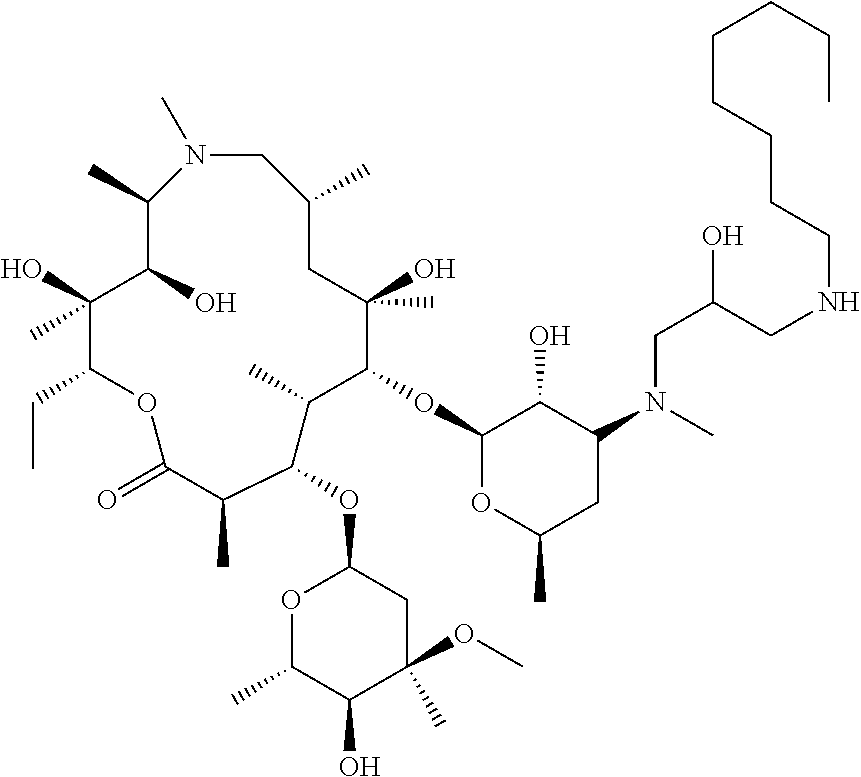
N1(C)CC(C)CC(O)(C)C(OC2OC(C)CC(N(CC(CNCCCCCCCC)O)C)C2O)C(C)C(OC2OC(C)C(O)C(C)(OC)C2)C(C)C(=O)OC(CC)C(O)(C)C(O)C1C
